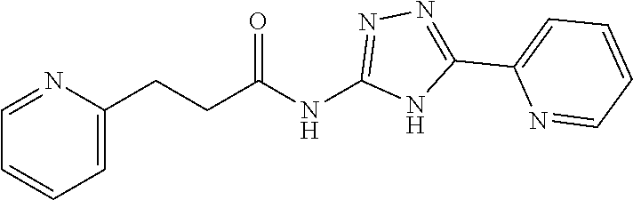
C(CC(NC1=NN=C(C2=CC=CC=N2)N1)=O)C1=CC=CC=N1
